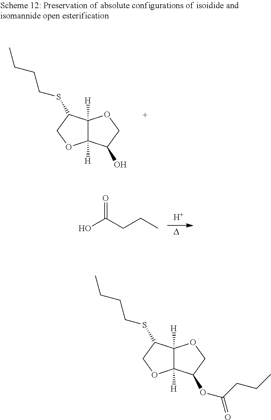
C12([H])C([H])(C(O)CO1)OCC2SCCCC.OC(CCC)=O.[H].C12([H])C([H])(C(OC(CCC)=O)CO1)OCC2SCCCC
